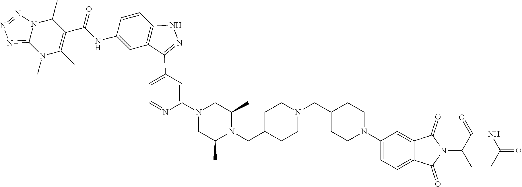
C1=C(C2=NNC3=C2C=C(NC(C2=C(C)N(C)C4=NN=NN4C2C)=O)C=C3)C=C(N2CC(C)N(CC3CCN(CC4CCN(C5=CC=C6C(=C5)C(=O)N(C5CCC(=O)NC5=O)C6=O)CC4)CC3)C(C)C2)N=C1
